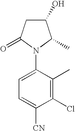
C1(O)CC(=O)N(C2=CC=C([CN])C(Cl)=C2C)C1C
